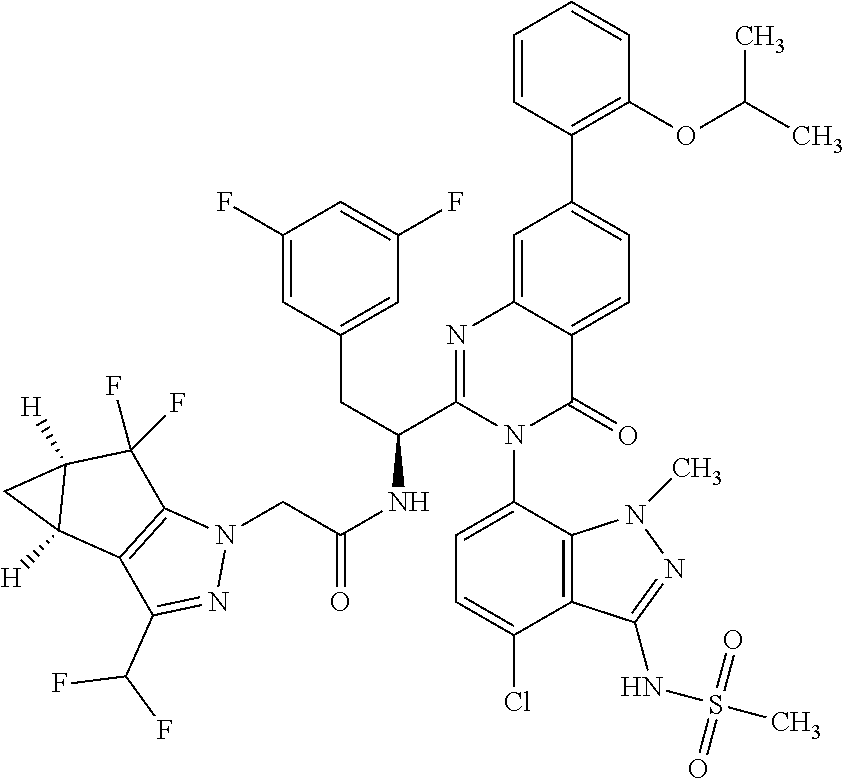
N1(CC(NC(C2=NC3=CC(C4=C(OC(C)C)C=CC=C4)=CC=C3C(=O)N2C2=CC=C(Cl)C3=C2N(C)N=C3NS(C)(=O)=O)CC2=CC(F)=CC(F)=C2)=O)C2=C(C(C(F)F)=N1)C1([H])C([H])(C2(F)F)C1
